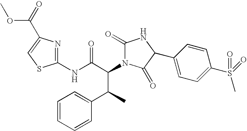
C1(NC(C(N2C(=O)NC(C3=CC=C(S(C)(=O)=O)C=C3)C2=O)C(C)C2=CC=CC=C2)=O)=NC(C(=O)OC)=CS1
